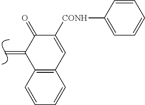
C=C1C2=C(C=C([CONH]C3=CC=CC=C3)C1=O)C=CC=C2
